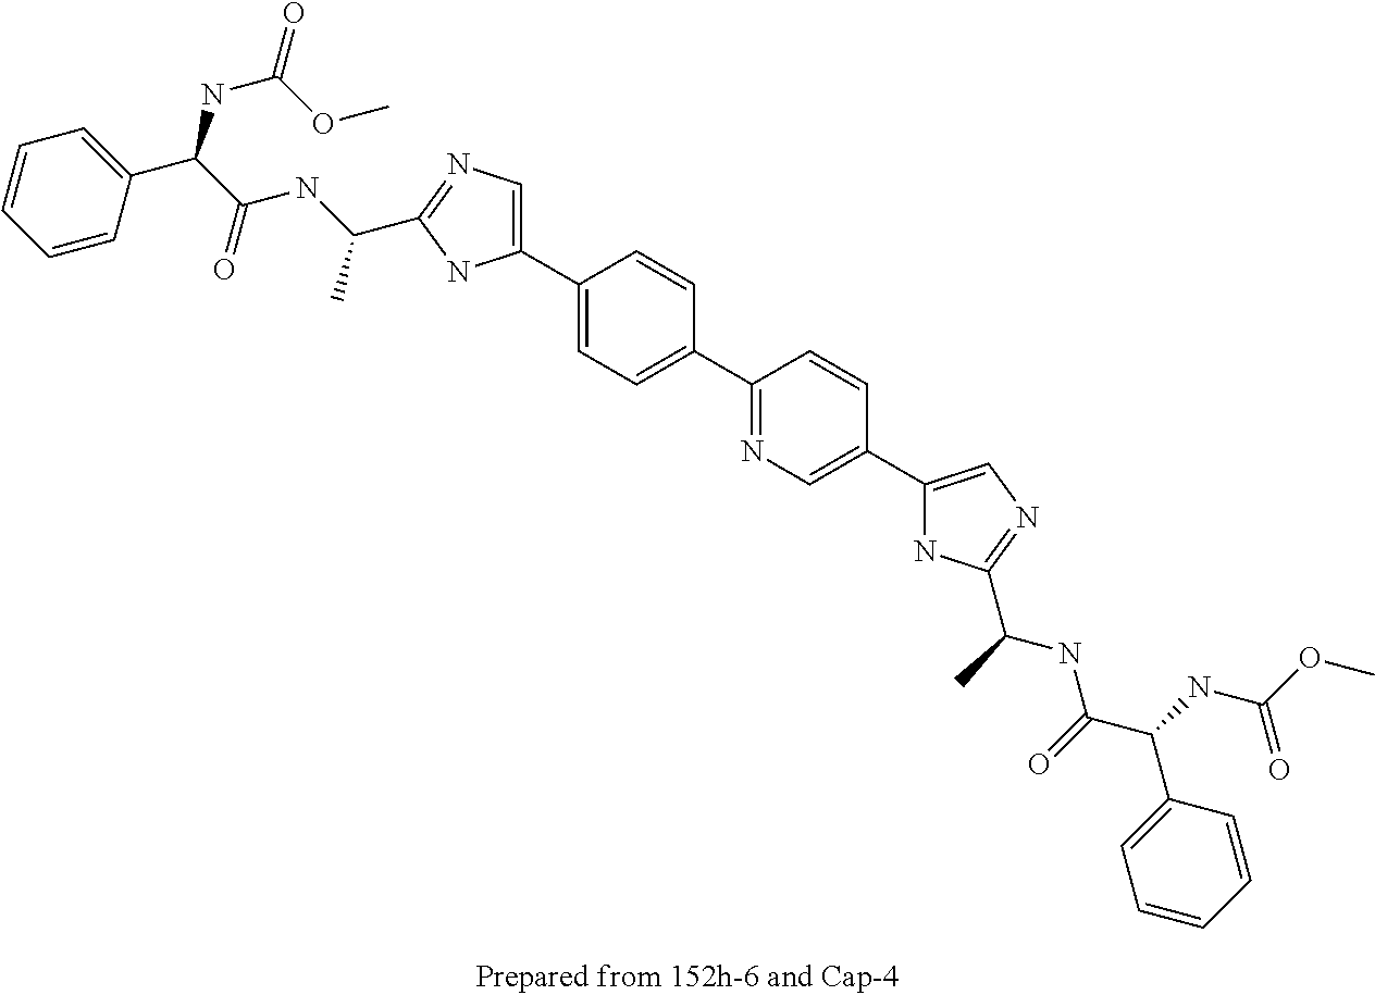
C1(C2=CN=C(C(NC(=O)C(NC(OC)=O)C3=CC=CC=C3)C)N2)=CC=C(C2=NC=C(C3=CN=C(C(C)NC(C(NC(OC)=O)C4=CC=CC=C4)=O)N3)C=C2)C=C1
